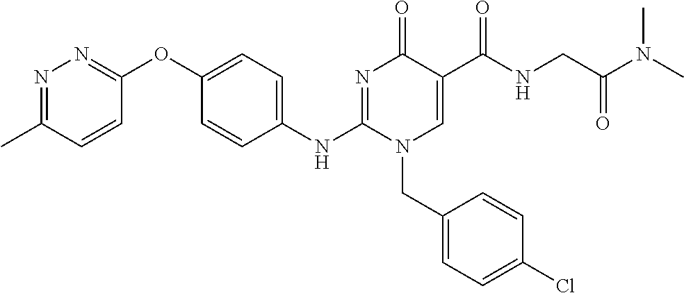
N1=C(C)C=CC(OC2=CC=C(NC3=NC(=O)C(C(NCC(N(C)C)=O)=O)=CN3CC3=CC=C(Cl)C=C3)C=C2)=N1
